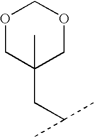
O1CC(C)(CC(C)C)COC1
